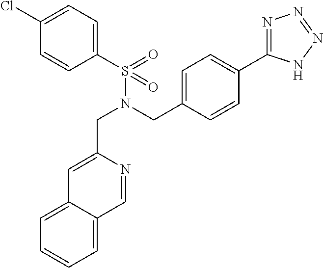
C(N(CC1=CC=C(C2=NN=NN2)C=C1)S(C1=CC=C(Cl)C=C1)(=O)=O)C1=CC2=CC=CC=C2C=N1
